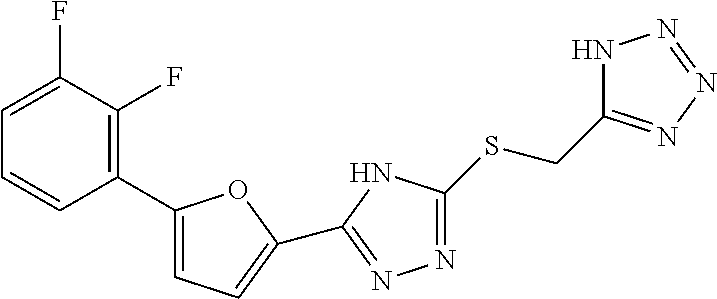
C1(C2=C(F)C(F)=CC=C2)=CC=C(C2=NN=C(SCC3=NN=NN3)N2)O1
